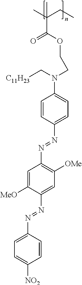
C1=CC(N=NC2=C([OMe])C=C(N=NC3=CC=C([NO2])C=C3)C([MeO])=C2)=CC=C1N(CCOC(C(C)(CC)C)=O)C[C11H23]
